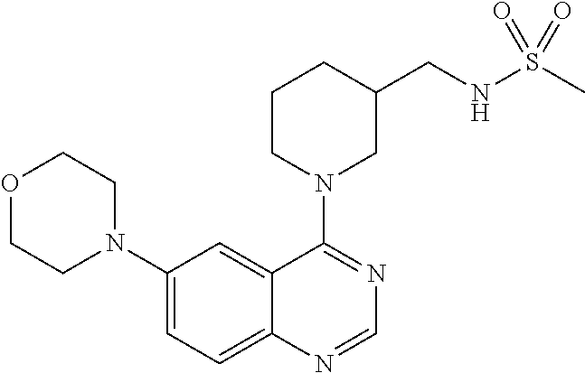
C1(N2CCOCC2)=CC=C2C(=C1)C(N1CC(CNS(C)(=O)=O)CCC1)=NC=N2
